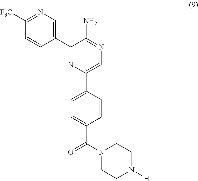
C1([F3C])=NC=C(C2=NC(C3=CC=C(C(N4CCN([H])CC4)=O)C=C3)=CN=C2N)C=C1
